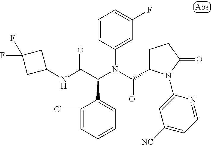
C1=CC=C(Cl)C(C(C(NC2CC(F)(F)C2)=O)N(C(=O)C2CCC(=O)N2C2=CC([NC])=CC=N2)C2=CC(F)=CC=C2)=C1
